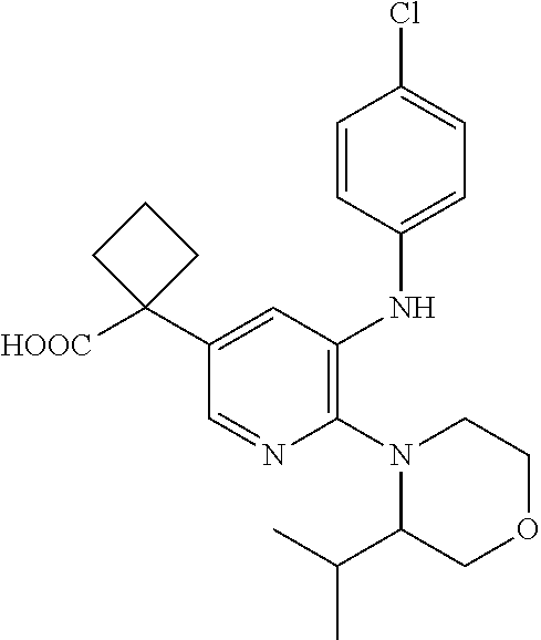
C1=NC(N2CCOCC2C(C)C)=C(NC2=CC=C(Cl)C=C2)C=C1C1([HOOC])CCC1
